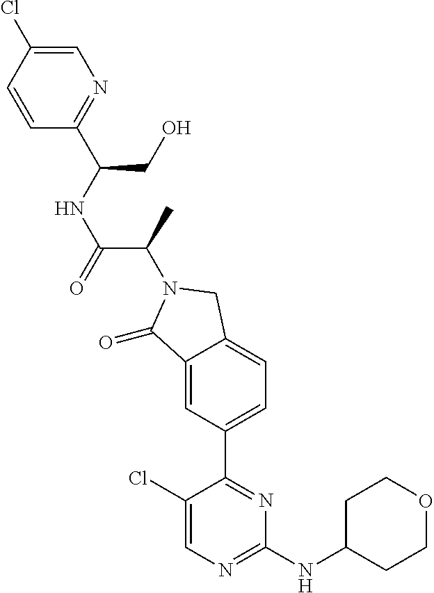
C1(=O)C2=CC(C3=NC(NC4CCOCC4)=NC=C3Cl)=CC=C2CN1C(C(NC(C1=NC=C(Cl)C=C1)CO)=O)C
